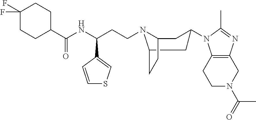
C1N(C(C)=O)CC2=C(C1)N(C1CC3N(CCC(C4=CSC=C4)NC(C4CCC(F)(F)CC4)=O)C(CC3)C1)C(C)=N2
